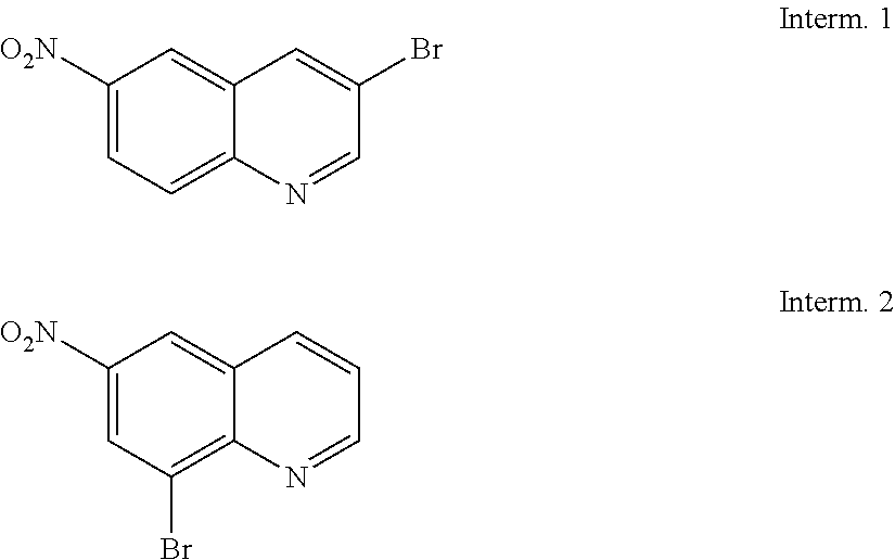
C1([O2N])=CC=C2C(=C1)C=C(Br)C=N2.C1([O2N])=CC(Br)=C2C(=C1)C=CC=N2
